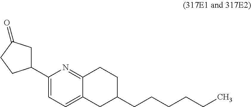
C(CCCCC1CC2=CC=C(C3CC(=O)CC3)N=C2CC1)C
